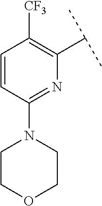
C1=CC(N2CCOCC2)=NC(C(C)C)=C1[CF3]
